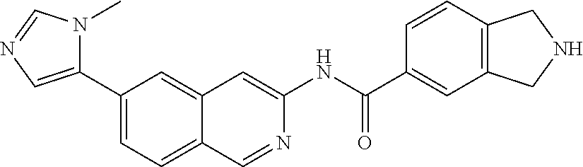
C1(C(NC2=CC3=CC(C4=CN=CN4C)=CC=C3C=N2)=O)=CC2=C(C=C1)CNC2
